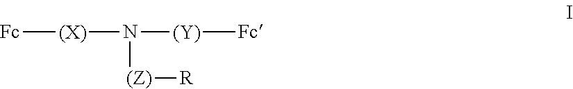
[Fc][(X)]N([(Y)][Fc])[(Z)][R]
